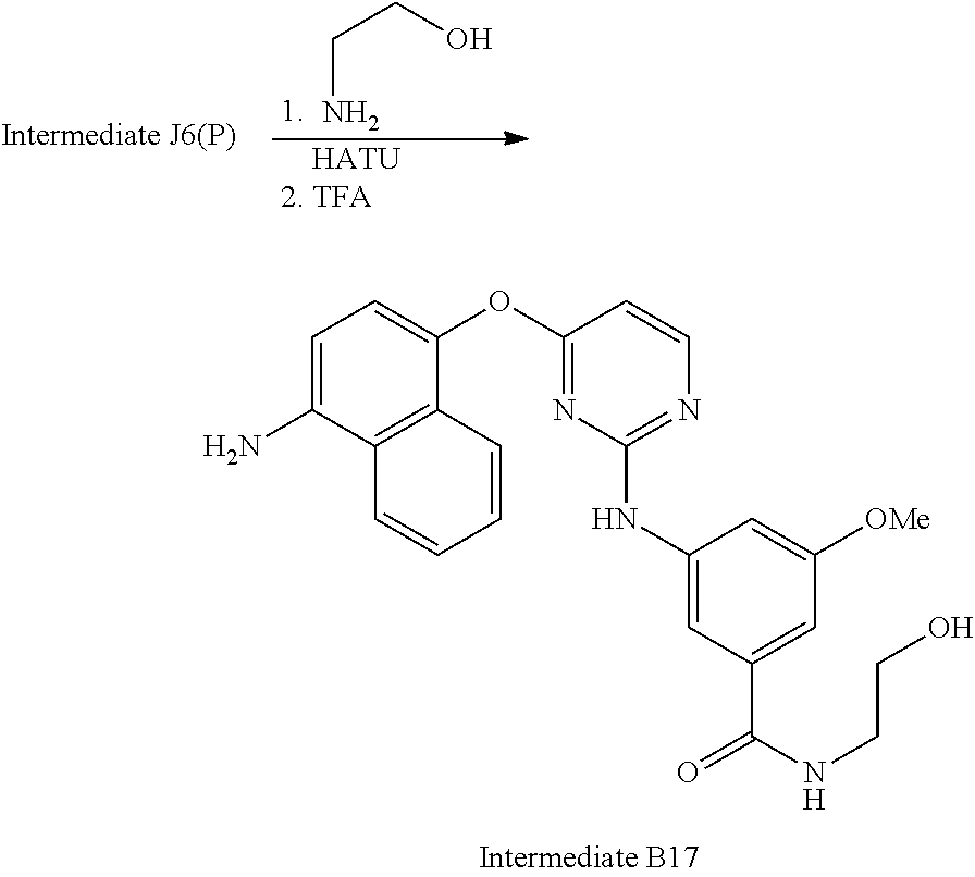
C1=C(N)C2=C(C(OC3=NC(NC4=CC(C(=O)NCCO)=CC([OMe])=C4)=NC=C3)=C1)C=CC=C2.NCCO.[    HATU2. TFA]
